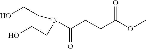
OCCN(C(CCC(OC)=O)=O)CCO
